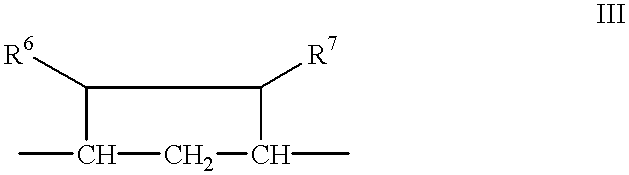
C1(C)C([R6])C([R7])C(C)C1
